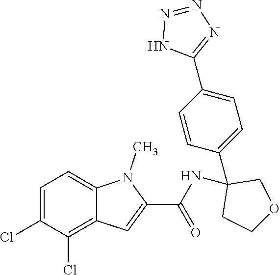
C1=C(Cl)C(Cl)=C2C(=C1)N(C)C(C(NC1(C3=CC=C(C4=NN=NN4)C=C3)CCOC1)=O)=C2
